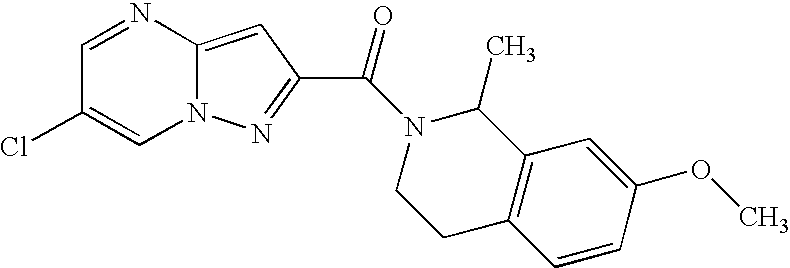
C1=NC2=CC(C(N3C(C)C4=C(CC3)C=CC(OC)=C4)=O)=NN2C=C1Cl
